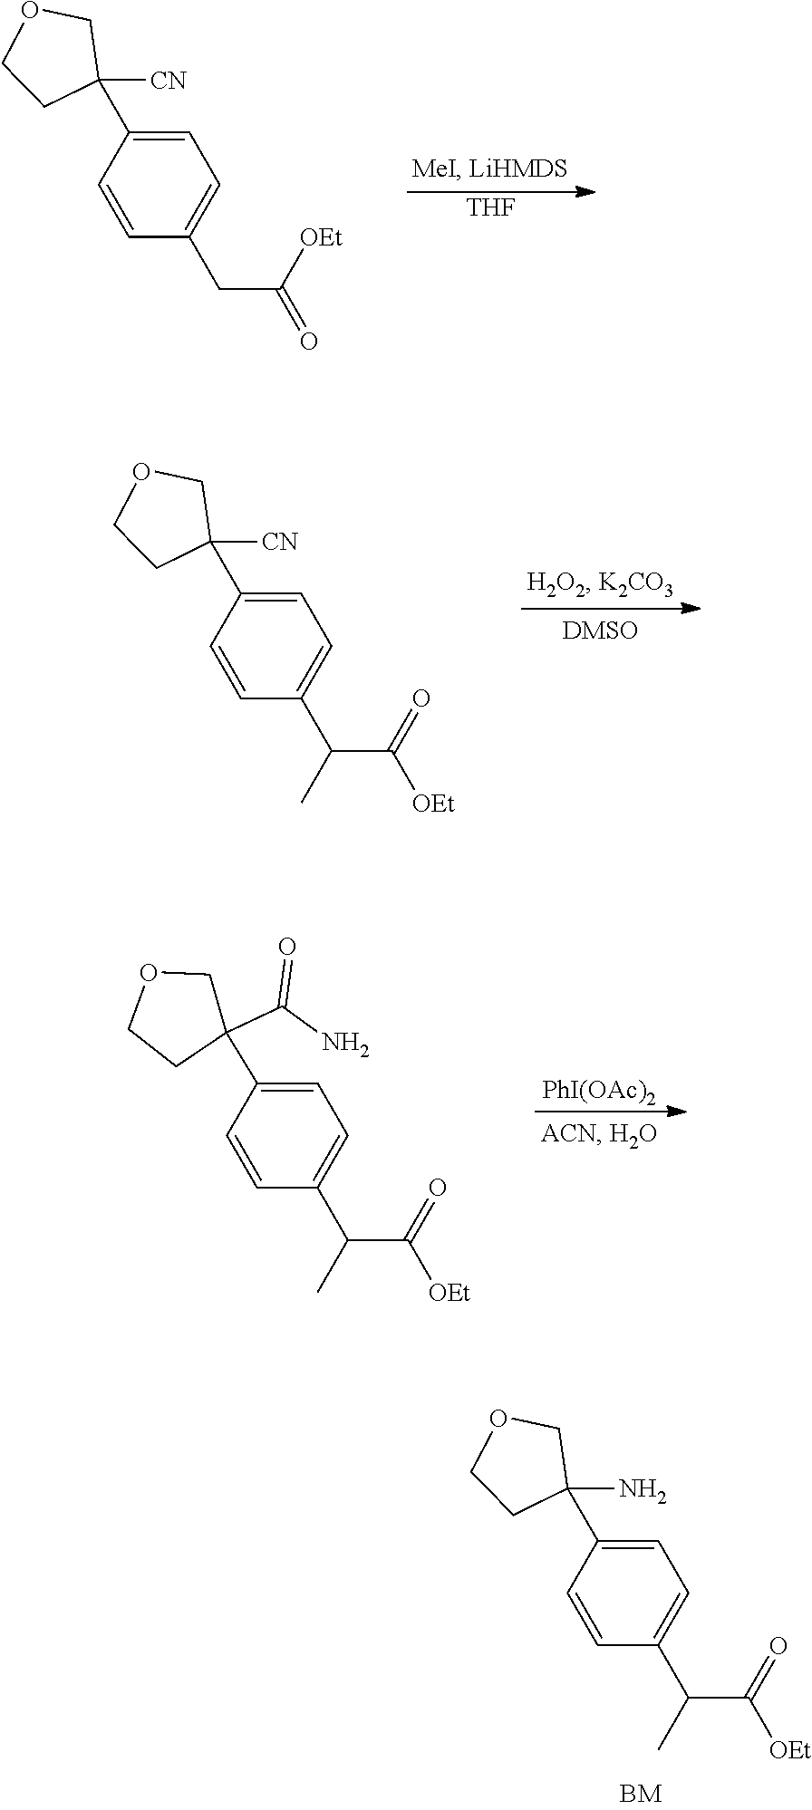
C1=C(C2([CN])COCC2)C=CC(C(C([OEt])=O)C)=C1.C1=C(C2([CN])COCC2)C=CC(CC(=O)[OEt])=C1.[THF].C1=C(C2(N)COCC2)C=CC(C(C([OEt])=O)C)=C1.[PhI(OAc)2].C1=C(C2(C(N)=O)COCC2)C=CC(C(C([OEt])=O)C)=C1
